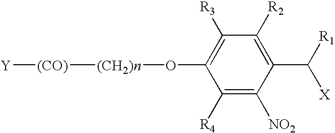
[Y][(CO)][(CH2)n]OC1=C([R3])C([R2])=C(C([R1])[X])C([NO2])=C1[R4]
